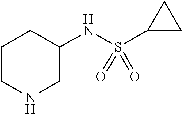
C1CNCC(NS(C2CC2)(=O)=O)C1
